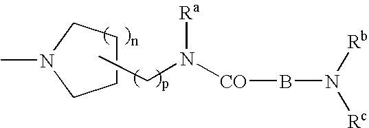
C1CCN(C)C1.CCN([CO]BN([Rc])[Rb])[Ra]
